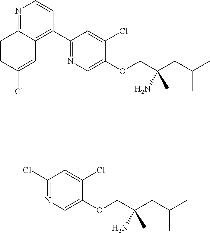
N1=C2C(=C(C3=NC=C(OCC(CC(C)C)(N)C)C(Cl)=C3)C=C1)C=C(Cl)C=C2.ClC1=NC=C(OCC(CC(C)C)(N)C)C(Cl)=C1
